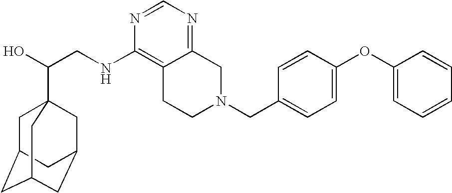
C(CNC1=C2C(=NC=N1)CN(CC1=CC=C(OC3=CC=CC=C3)C=C1)CC2)(O)C12CC3CC(CC(C1)C3)C2
